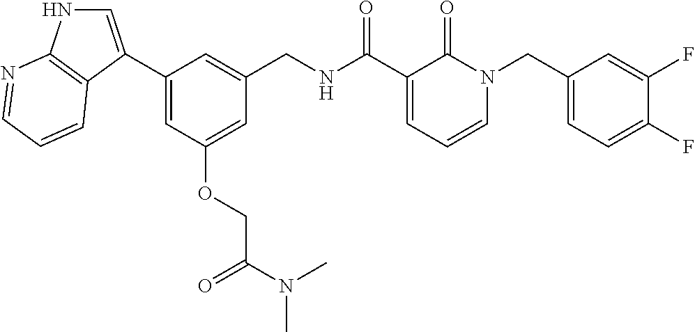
C1(C2=CNC3=C2C=CC=N3)=CC(OCC(N(C)C)=O)=CC(CNC(C2=CC=CN(CC3=CC=C(F)C(F)=C3)C2=O)=O)=C1
